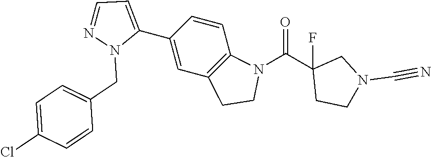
C1(C2=CC3=C(C=C2)N(C(C2(F)CCN(C#N)C2)=O)CC3)=CC=NN1CC1=CC=C(Cl)C=C1
